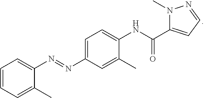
C1=CC=C(C)C(N=NC2=CC=C(NC(C3=CC=NN3C)=O)C(C)=C2)=C1
